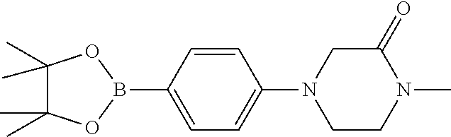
B1(C2=CC=C(N3CC(=O)N(C)CC3)C=C2)OC(C)(C)C(C)(C)O1
